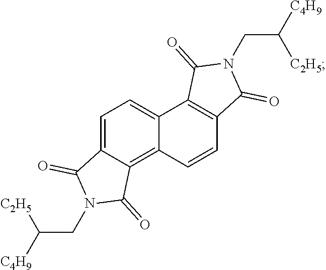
C1=C2C(=C3C(=C1)C1=C(C=C3)C(=O)N(CC([C4H9])[C2H5])C1=O)C(=O)N(CC([C4H9])[C2H5])C2=O
